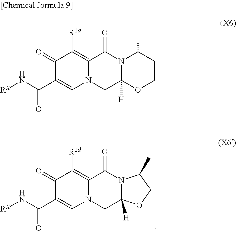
C1C2([H])N(C(=O)C3=C([R1d])C(=O)C(C(=O)N[RX])=CN13)C(C)CO2.N(C(C1=CN2C(=C([R1d])C1=O)C(=O)N1C([H])(C2)OCCC1C)=O)[RX]
